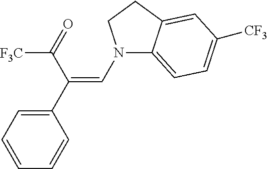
C1(C(C(=O)[F3C])=CN2C3=CC=C([CF3])C=C3CC2)=CC=CC=C1
